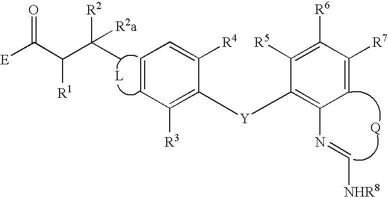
C1([R3])=C([Y]C2=C(N=C[NHR8])C=C([R7])C([R6])=C2[R5])C([R4])=CC=C1.C(C(C([E])=O)[R1])([R2])([R2a])C.[L]
